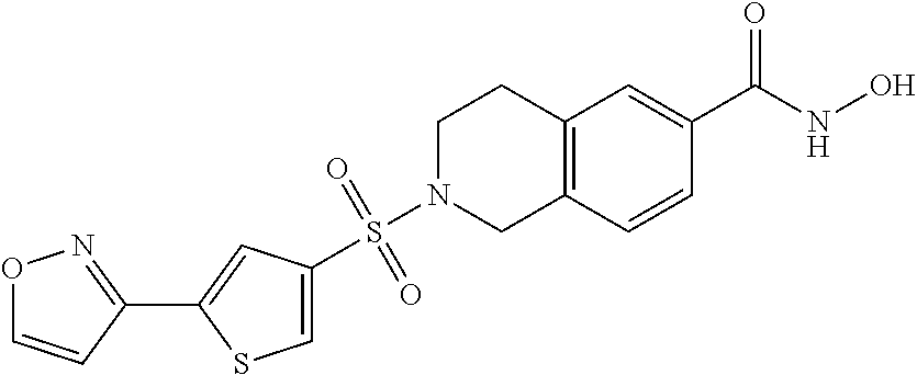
C1(S(N2CCC3=C(C2)C=CC(C(=O)NO)=C3)(=O)=O)=CSC(C2=NOC=C2)=C1
